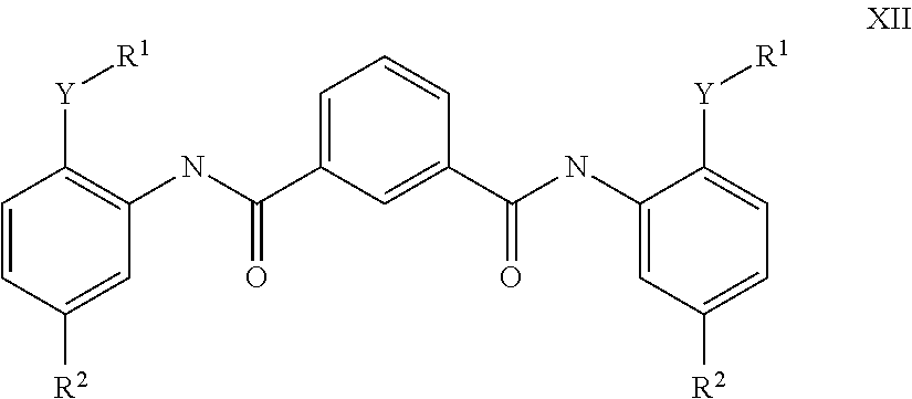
C1=CC([R2])=CC(NC(C2=CC=CC(C(NC3=CC([R2])=CC=C3[Y][R1])=O)=C2)=O)=C1[Y][R1]
